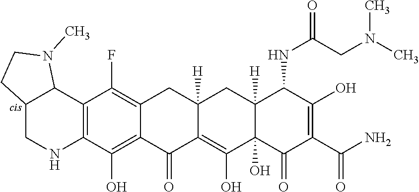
C12=C(C(O)=C3C(=C1F)CC1([H])CC4([H])C(NC(CN(C)C)=O)C(O)=C(C(=O)N)C(=O)C4(O)C(O)=C1C3=O)NCC1C2N(C)CC1
